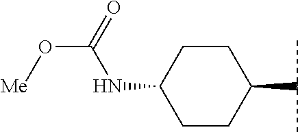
C1CC(NC(=O)O[Me])CCC1C(C)C
